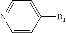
C1=CC([B1])=CC=N1
